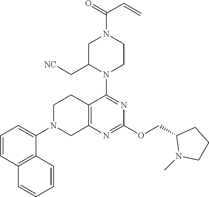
C12=C(N=C(OCC3N(C)CCC3)N=C1N1CCN(C(C=C)=O)CC1C[NC])CN(C1=CC=CC3=C1C=CC=C3)CC2
